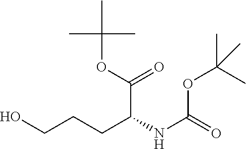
OCCCC(NC(=O)OC(C)(C)C)C(OC(C)(C)C)=O
